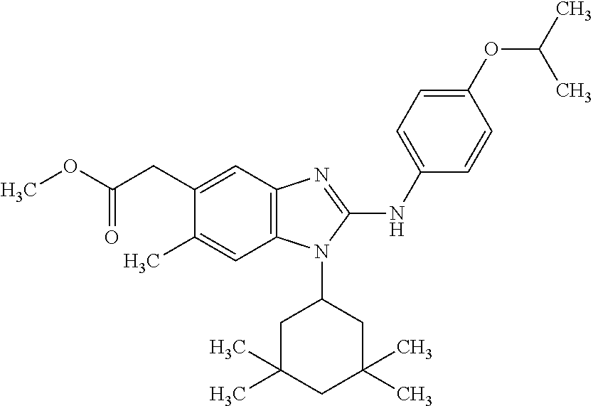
O(C(CC1=CC2=C(C=C1C)N(C1CC(C)(C)CC(C)(C)C1)C(NC1=CC=C(OC(C)C)C=C1)=N2)=O)C
